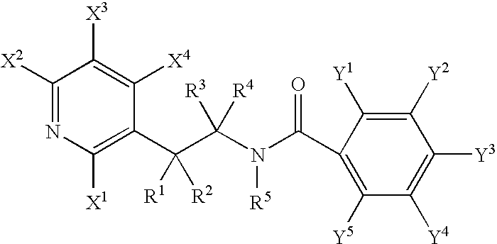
C1([X2])=NC([X1])=C(C(C(N(C(C2=C([Y5])C([Y4])=C([Y3])C([Y2])=C2[Y1])=O)[R5])([R3])[R4])([R1])[R2])C([X4])=C1[X3]
